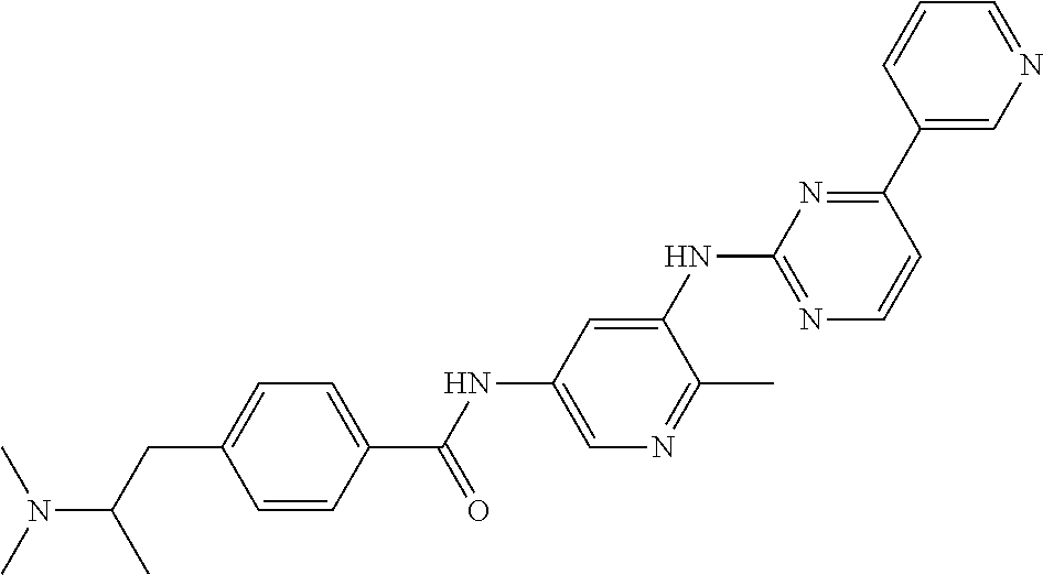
C1=CC(C(NC2=CN=C(C)C(NC3=NC=CC(C4=CN=CC=C4)=N3)=C2)=O)=CC=C1CC(N(C)C)C
